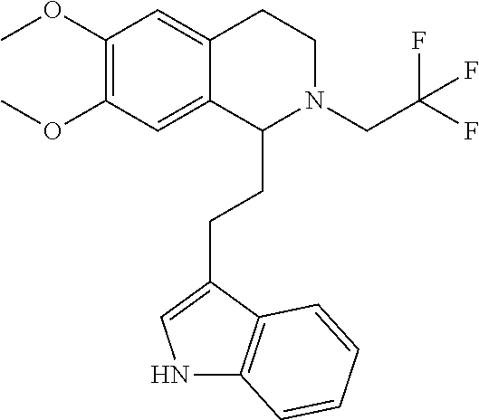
N1C2=C(C(CCC3N(CC(F)(F)F)CCC4=CC(OC)=C(OC)C=C34)=C1)C=CC=C2
